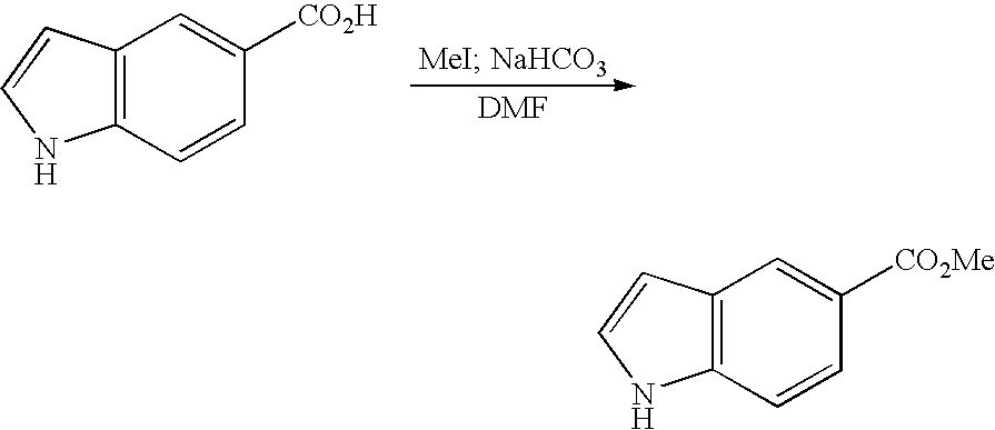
C12=C(C=CC([CO2H])=C1)NC=C2.C12=C(C=CC([CO2Me])=C1)NC=C2
